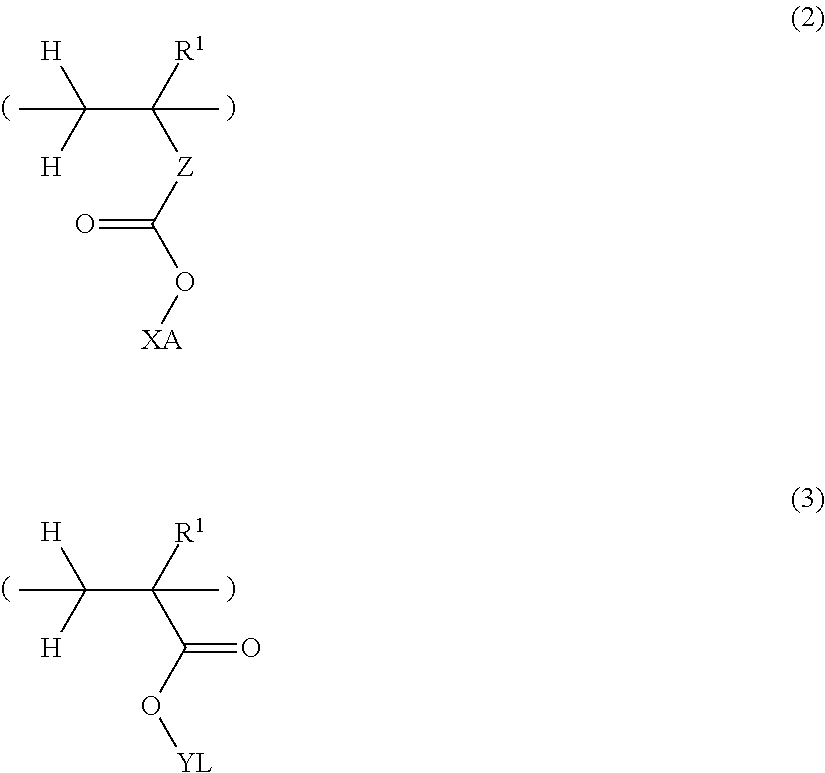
[R1]C([Z]C(O[XA])=O)(C([H])([H])C)C.[R1]C(C(O[YL])=O)(C([H])([H])C)C
